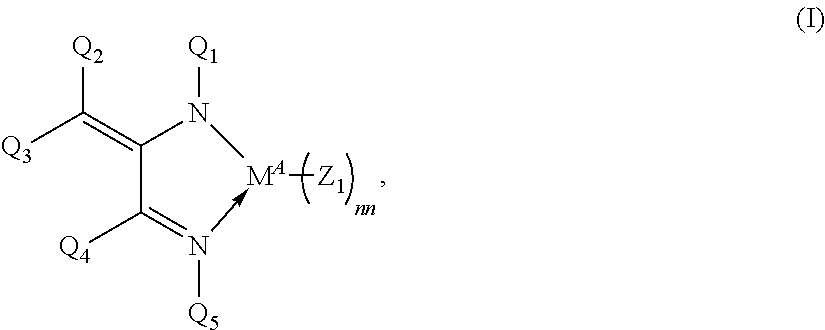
[Q2]C([Q3])=C1C([Q4])=N([Q5])->[MA]([Z1])N1[Q1]
